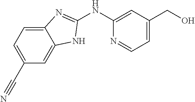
C1(NC2=CC(CO)=CC=N2)=NC2=CC=C(C#N)C=C2N1
